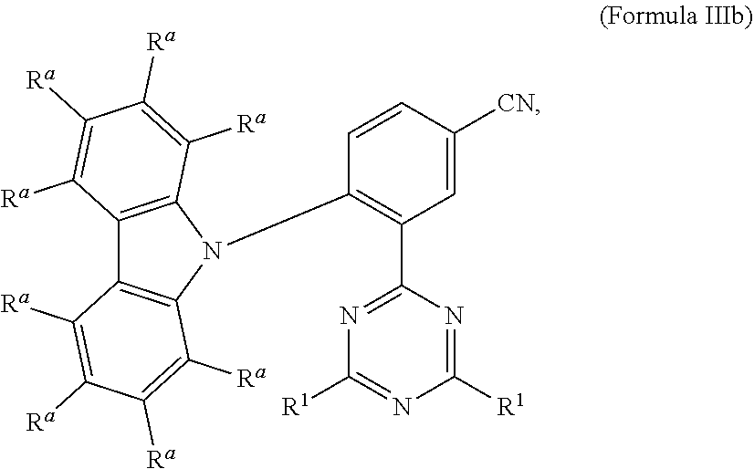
C12=C(N(C3=C(C4=NC([R1])=NC([R1])=N4)C=C([CN])C=C3)C3=C1C([Ra])=C([Ra])C([Ra])=C3[Ra])C([Ra])=C([Ra])C([Ra])=C2[Ra]
